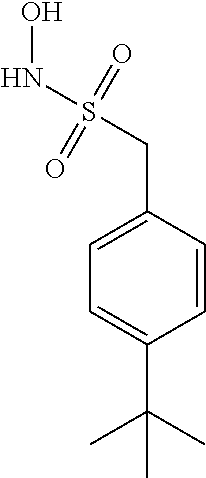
C1=C(CS(NO)(=O)=O)C=CC(C(C)(C)C)=C1
